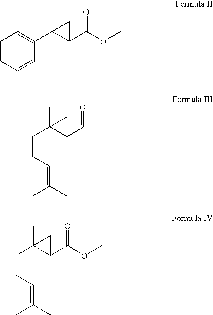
C1=CC=CC(C2C(C(OC)=O)C2)=C1.C(C1(C)C(C=O)C1)CC=C(C)C.C(C1(C)C(C(=O)OC)C1)CC=C(C)C
